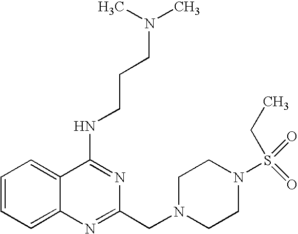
C1=CC=C2C(=C1)C(NCCCN(C)C)=NC(CN1CCN(S(=O)(=O)CC)CC1)=N2
